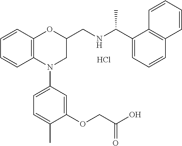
C1=CC2=C(C=C1)N(C1=CC=C(C)C(OCC(O)=O)=C1)CC(CNC(C1=CC=CC3=C1C=CC=C3)C)O2.Cl
